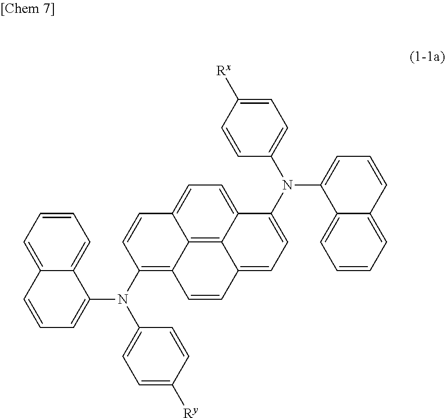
C12=C3C4=CC=C1C=CC(N(C1=CC=C([Ry])C=C1)C1=CC=CC5=CC=CC=C15)=C2C=CC3=CC=C4N(C1=CC=C([Rx])C=C1)C1=CC=CC2=CC=CC=C12
